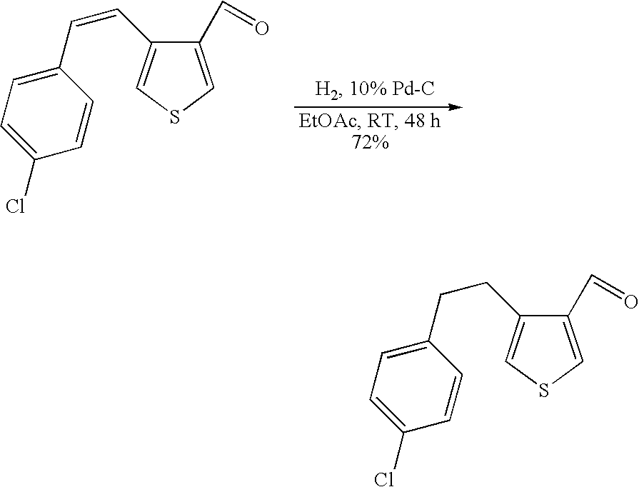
C1=C(Cl)C=CC(C=CC2=CSC=C2C=O)=C1.C1=C(Cl)C=CC(CCC2=CSC=C2C=O)=C1
